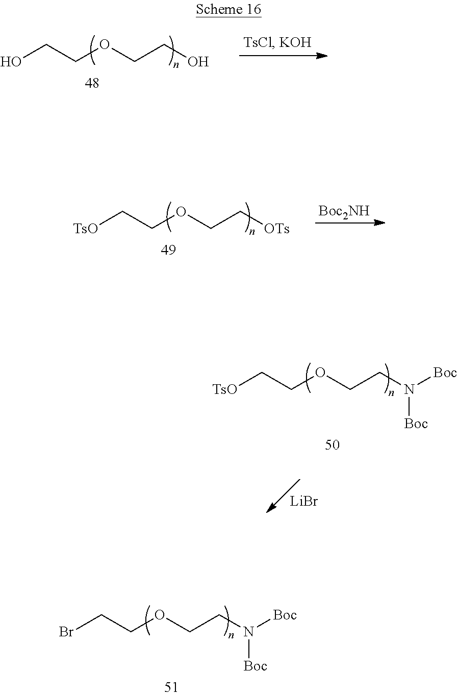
BrCCOCCN([Boc])[Boc].OCCOCCO.[TsO]CCOCC[OTs].[Boc2NH].[TsO]CCOCCN([Boc])[Boc].[LiBr]
